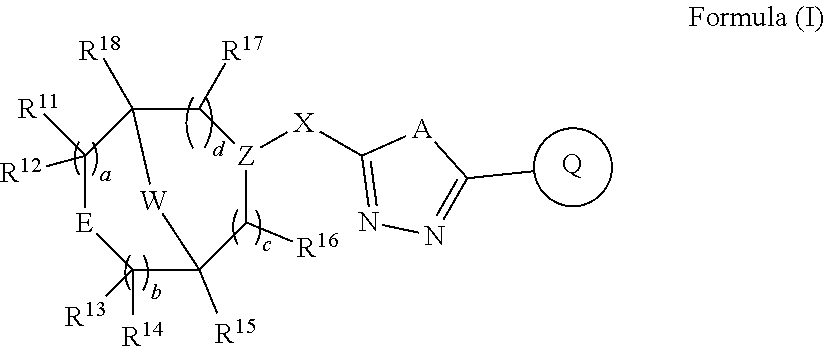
[Q].C1([R11])([R12])[E]C([R14])([R13])C2([R15])C([R16])[Z]([X]C3=NN=C(C)[A]3)C([R17])C1([R18])[W]2
